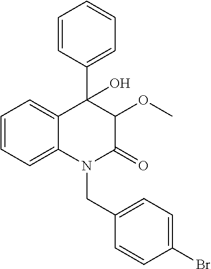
C1=CC=C2C(=C1)C(C1=CC=CC=C1)(O)C(OC)C(=O)N2CC1=CC=C(Br)C=C1
